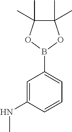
C1=C(NC)C=CC=C1B1OC(C)(C)C(C)(C)O1
